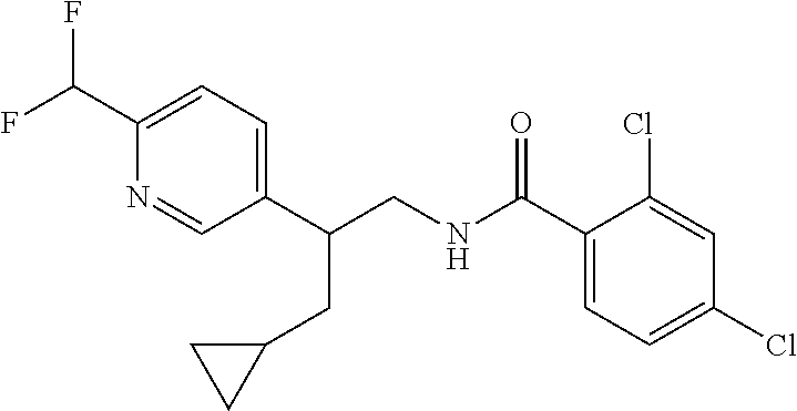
C1(C(NCC(C2=CC=C(C(F)F)N=C2)CC2CC2)=O)=CC=C(Cl)C=C1Cl
